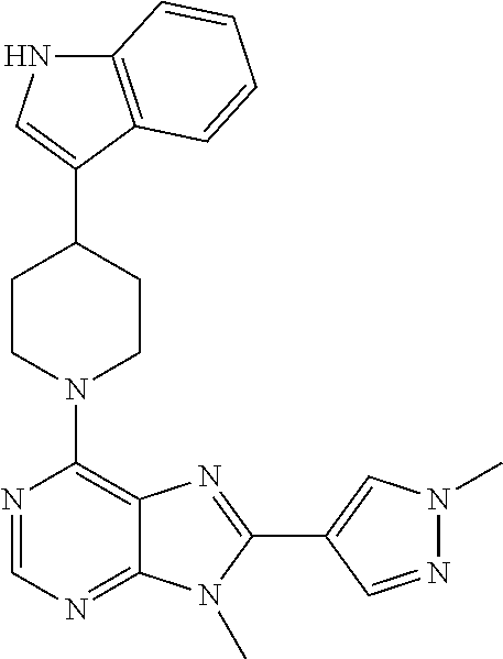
C12=C(C(C3CCN(C4=C5C(=NC=N4)N(C)C(C4=CN(C)N=C4)=N5)CC3)=CN1)C=CC=C2
